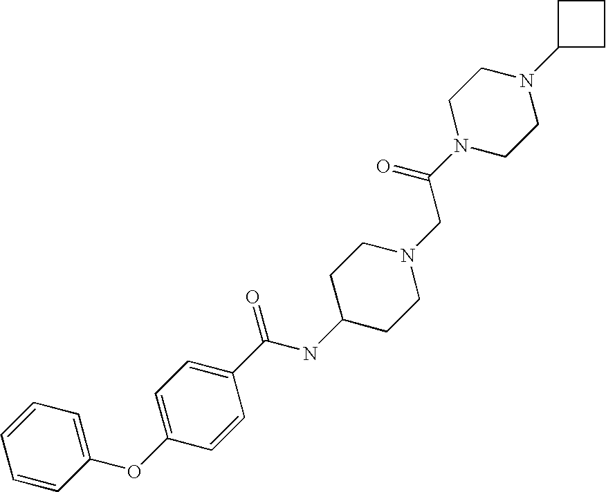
C1=CC(OC2=CC=C(C(=O)NC3CCN(CC(N4CCN(C5CCC5)CC4)=O)CC3)C=C2)=CC=C1
